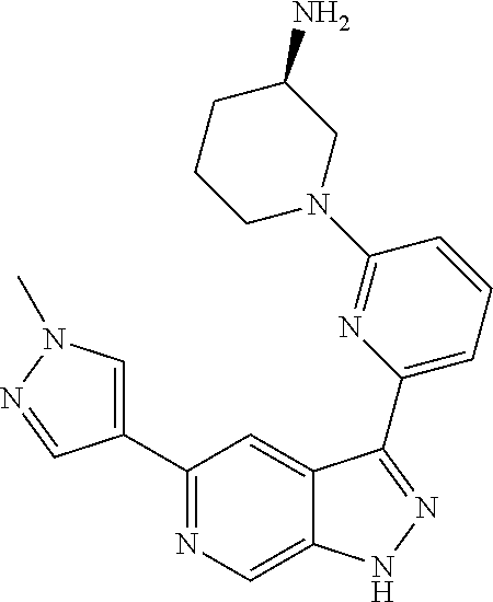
C1(C2=CN(C)N=C2)=NC=C2C(=C1)C(C1=CC=CC(N3CC(N)CCC3)=N1)=NN2
